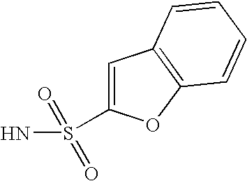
S(N)(=O)(=O)C1=CC2=C(O1)C=CC=C2
